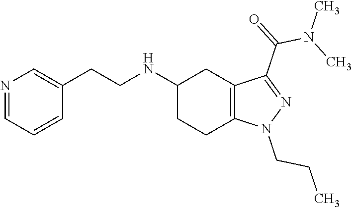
C1(NCCC2=CN=CC=C2)CCC2=C(C1)C(C(N(C)C)=O)=NN2CCC
